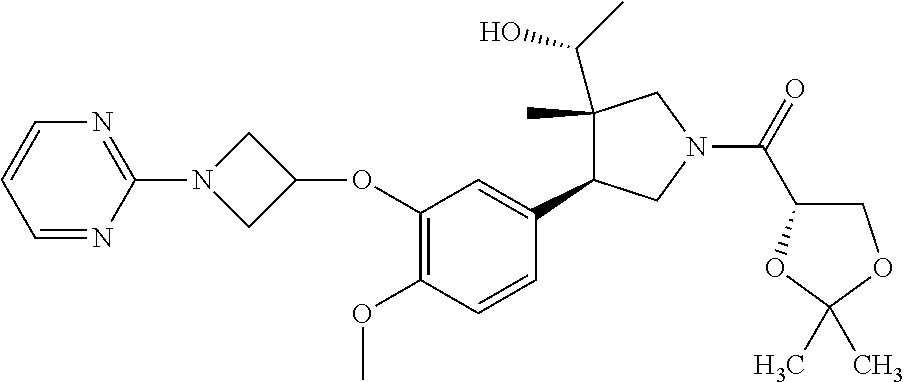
C1=CC=NC(N2CC(OC3=C(OC)C=CC(C4C(C(O)C)(C)CN(C(C5COC(C)(C)O5)=O)C4)=C3)C2)=N1
